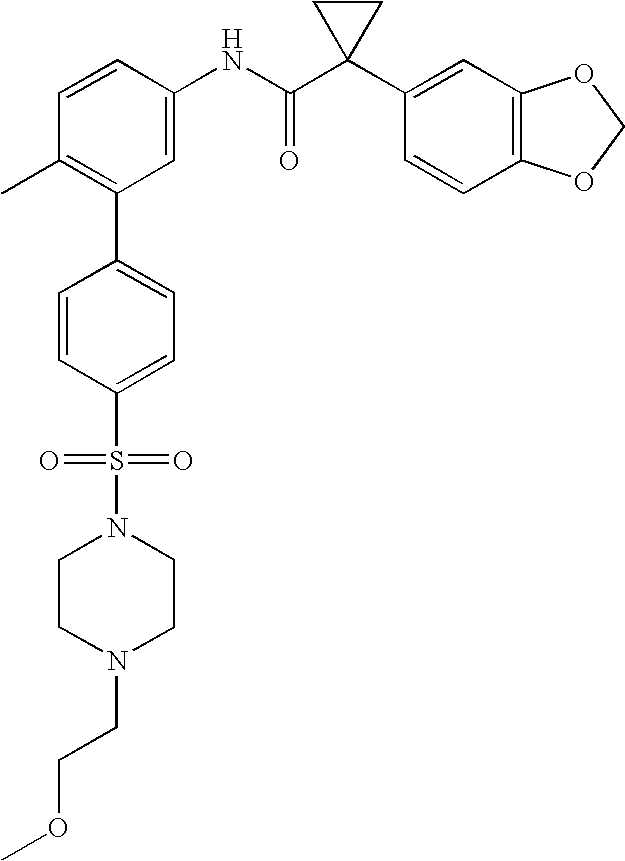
C1=CC(NC(C2(C3=CC4=C(C=C3)OCO4)CC2)=O)=CC(C2=CC=C(S(=O)(=O)N3CCN(CCOC)CC3)C=C2)=C1C
